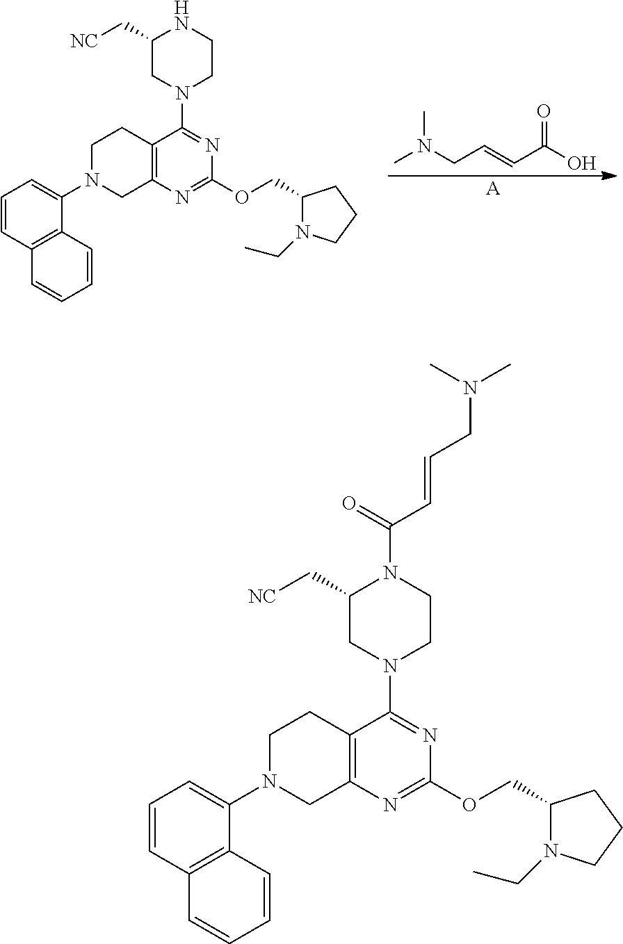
CN(CC=CC(O)=O)C.[A].C12=C(N=C(OCC3N(CC)CCC3)N=C1N1CCNC(C[NC])C1)CN(C1=CC=CC3=C1C=CC=C3)CC2.C12=C(N=C(OCC3N(CC)CCC3)N=C1N1CCN(C(=O)C=CCN(C)C)C(C[NC])C1)CN(C1=CC=CC3=C1C=CC=C3)CC2
